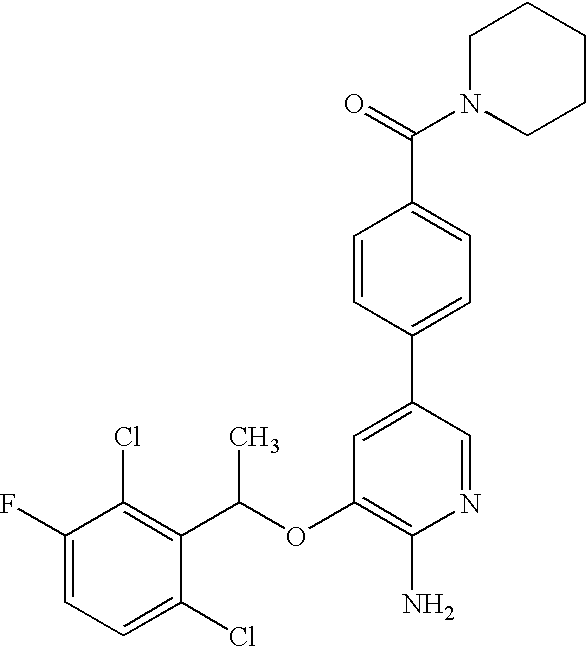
FC1=CC=C(Cl)C(C(OC2=C(N)N=CC(C3=CC=C(C(=O)N4CCCCC4)C=C3)=C2)C)=C1Cl
